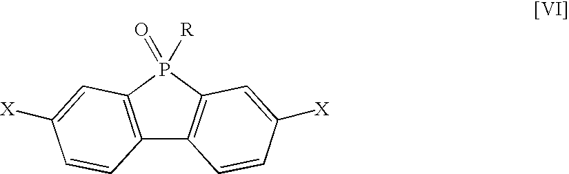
C12=C(P(=O)([R])C3=C1C=CC([X])=C3)C=C([X])C=C2
